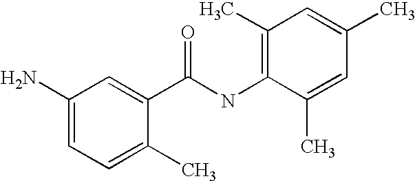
CC1=C(NC(C2=CC(N)=CC=C2C)=O)C(C)=CC(C)=C1
